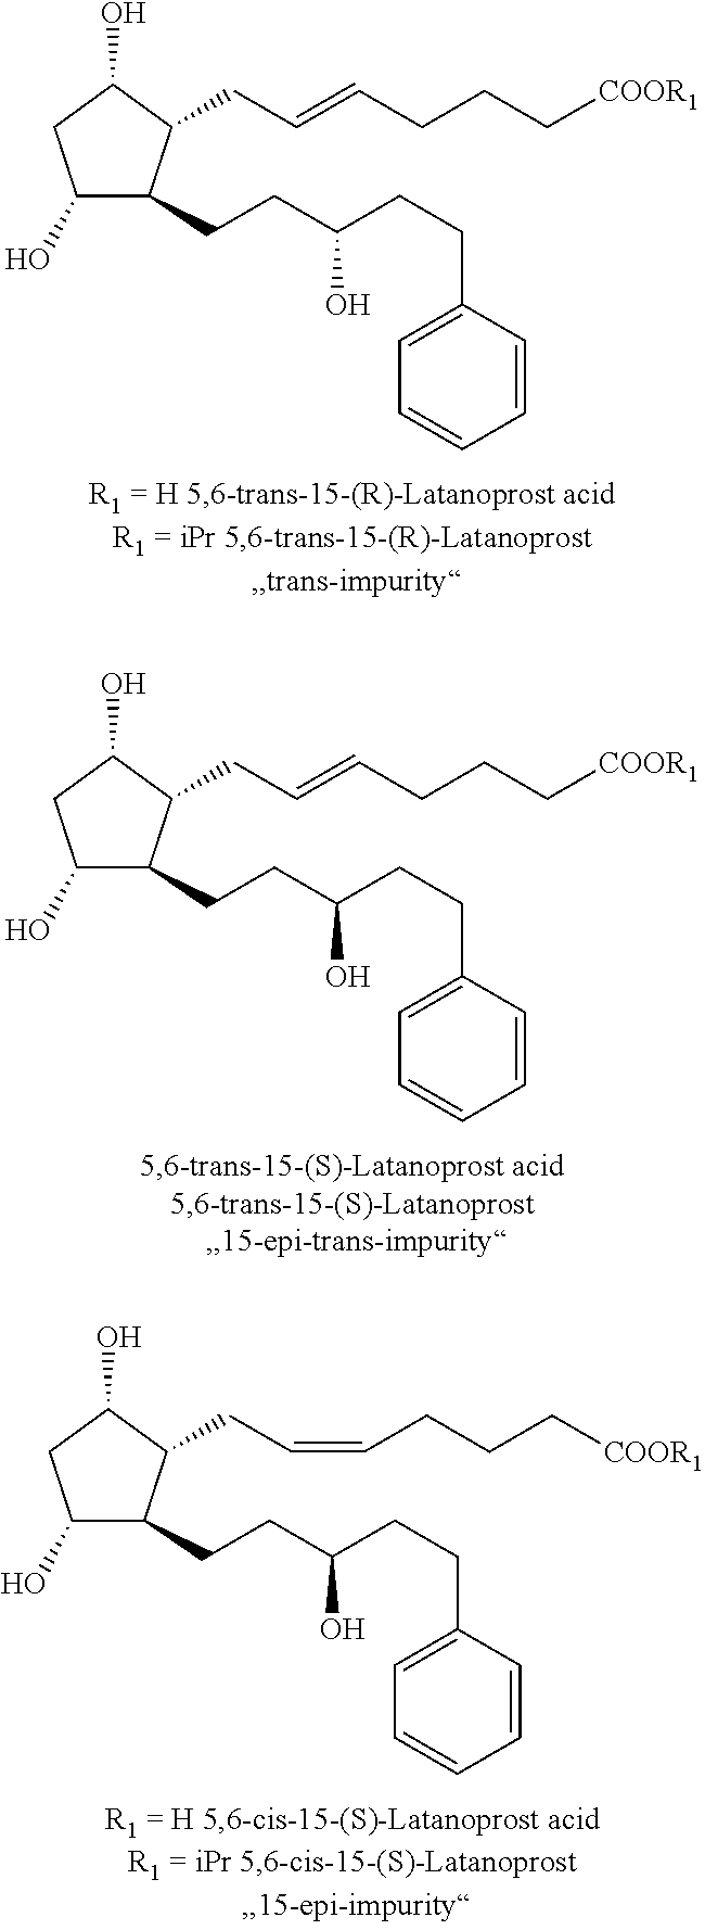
C1(O)C(CCC(CCC2=CC=CC=C2)O)C(CC=CCCC[COOR1])C(O)C1.C1(O)C(CCC(CCC2=CC=CC=C2)O)C(CC=CCCC[COOR1])C(O)C1.C1(O)C(CCC(CCC2=CC=CC=C2)O)C(CC=CCCC[COOR1])C(O)C1
